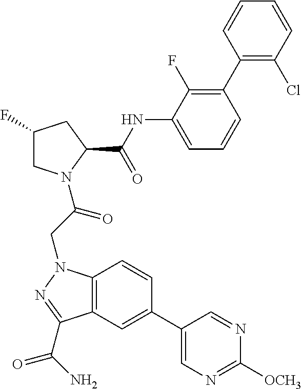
C1(F)CN(C(CN2C3=C(C=C(C4=CN=C([OCH3])N=C4)C=C3)C(C(N)=O)=N2)=O)C(C(NC2=CC=CC(C3=C(Cl)C=CC=C3)=C2F)=O)C1
